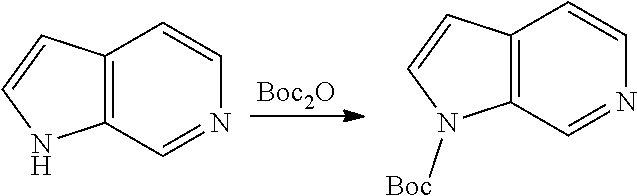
[Boc2O].C12=C(C=NC=C1)NC=C2.C12=C(C=NC=C1)N([Boc])C=C2
